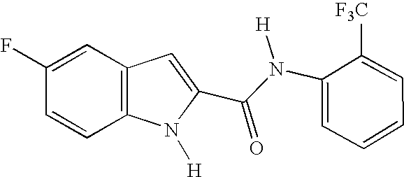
C1=C(F)C=CC2=C1C=C(C(N(C1=CC=CC=C1[F3C])[H])=O)N2[H]
